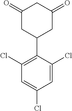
C1(=O)CC(C2=C(Cl)C=C(Cl)C=C2Cl)CC(=O)C1
